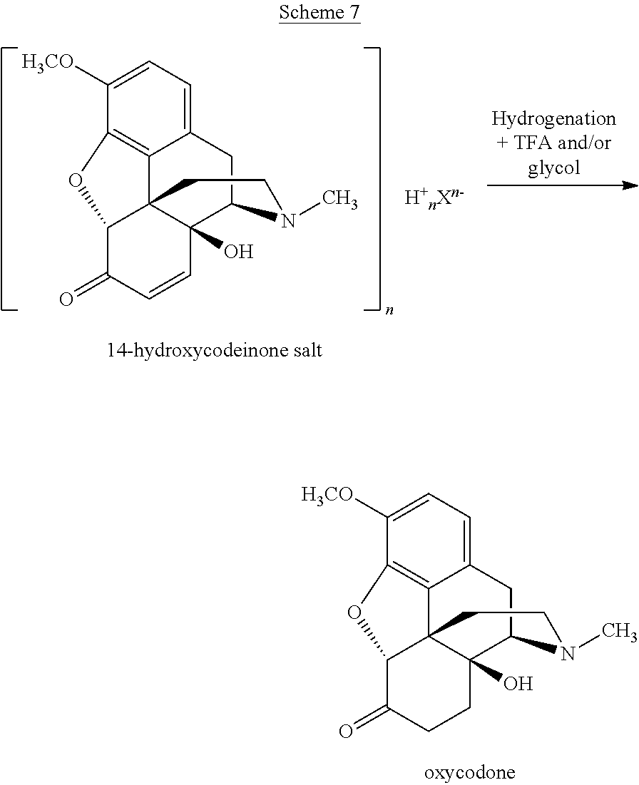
C12=C3C(=CC=C1[H3CO])CC1C4(O)C3(C(C(=O)C=C4)O2)CCN1C.[H+nXn-].C12=C3C(=CC=C1[H3CO])CC1C4(O)C3(C(C(=O)CC4)O2)CCN1C
